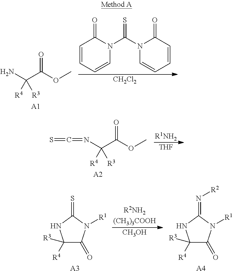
C(C(OC)=O)(N)([R4])[R3].[A1].N1(C(N2C=CC=CC2=O)=S)C(=O)C=CC=C1.[CH2Cl2].C(C(OC)=O)(N=C=S)([R4])[R3].[A2].[R1NH2].[THF].C1([R4])([R3])C(=O)N([R1])C(=S)N1.[A3].[CH3OH].C1([R4])([R3])C(=O)N([R1])C(=N[R2])N1.[A4]
